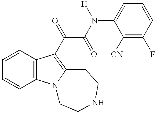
C1=CC2=C(C=C1)C(C(C(N(C1=CC=CC(F)=C1[CN])[H])=O)=O)=C1N2CCNCC1
